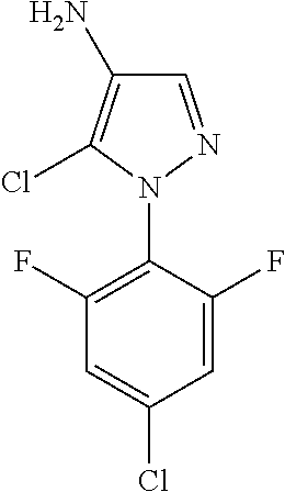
C1=NN(C2=C(F)C=C(Cl)C=C2F)C(Cl)=C1N
